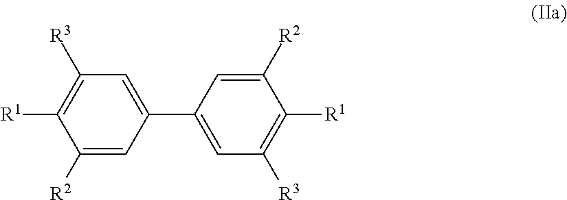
C1([R3])=C([R1])C([R2])=CC(C2=CC([R3])=C([R1])C([R2])=C2)=C1
